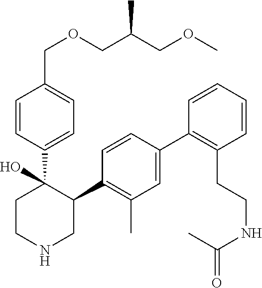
C1(C2=C(C)C=C(C3=C(CCNC(C)=O)C=CC=C3)C=C2)C(C2=CC=C(COCC(COC)C)C=C2)(O)CCNC1
